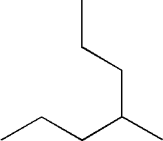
CCCC(C)CCC
